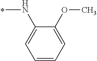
N(C1=CC=CC=C1OC)C
